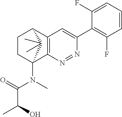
C1CC2(N(C)C(=O)C(O)C)C3=C(C1C2(C)C)C=C(C1=C(F)C=CC=C1F)N=N3
